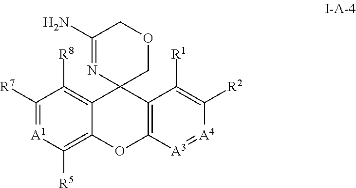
C1([R7])=[A1]C([R5])=C2C(=C1[R8])C1(C3=C(O2)[A3]=[A4]C([R2])=C3[R1])COCC(N)=N1
